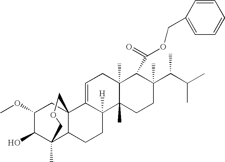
C1=C2C([H])(C3(C)C(C)(C1)C(C(=O)OCC1=CC=CC=C1)C(C(C(C)C)C)(C)CC3)CCC1C3(C)C(O)C(OC)CC21COC3
